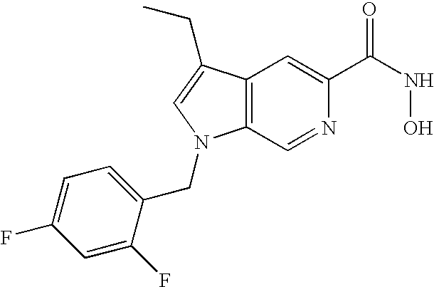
C12=C(C(CC)=CN1CC1=CC=C(F)C=C1F)C=C(C(NO)=O)N=C2
